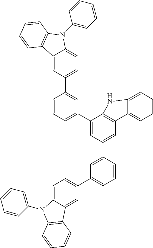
C1=CC=C(C2=CC(C3=CC(C4=CC=C5C(=C4)C4=C(N5C5=CC=CC=C5)C=CC=C4)=CC=C3)=CC3=C2NC2=CC=CC=C32)C=C1C1=CC=C2C(=C1)C1=C(N2C2=CC=CC=C2)C=CC=C1
